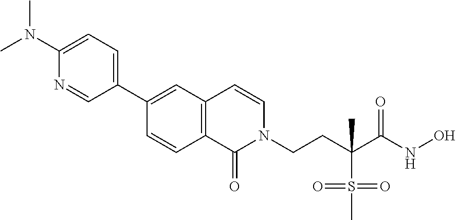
N(C)(C1=CC=C(C2=CC3=C(C=C2)C(=O)N(CCC(S(=O)(=O)C)(C)C(NO)=O)C=C3)C=N1)C
